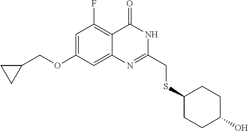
C1=C(OCC2CC2)C=C2C(=C1F)C(=O)NC(CSC1CCC(O)CC1)=N2
